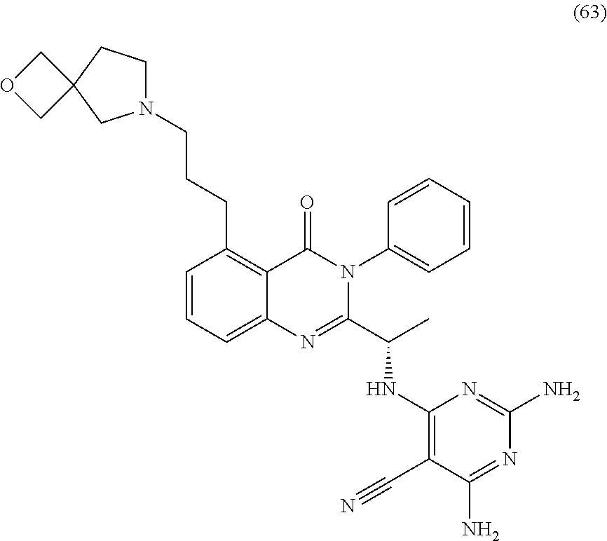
C1=CC=C2C(=C1CCCN1CCC3(C1)COC3)C(=O)N(C1=CC=CC=C1)C(C(C)NC1=C(C#N)C(N)=NC(N)=N1)=N2
